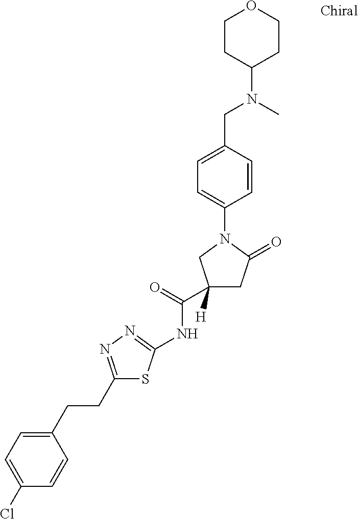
C1(Cl)=CC=C(CCC2=NN=C(NC(C3([H])CC(=O)N(C4=CC=C(CN(C)C5CCOCC5)C=C4)C3)=O)S2)C=C1
